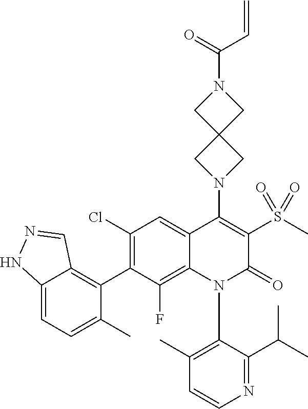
C1=CN=C(C(C)C)C(N2C(=O)C(S(C)(=O)=O)=C(N3CC4(C3)CN(C(C=C)=O)C4)C3=CC(Cl)=C(C4=C5C=NNC5=CC=C4C)C(F)=C23)=C1C
